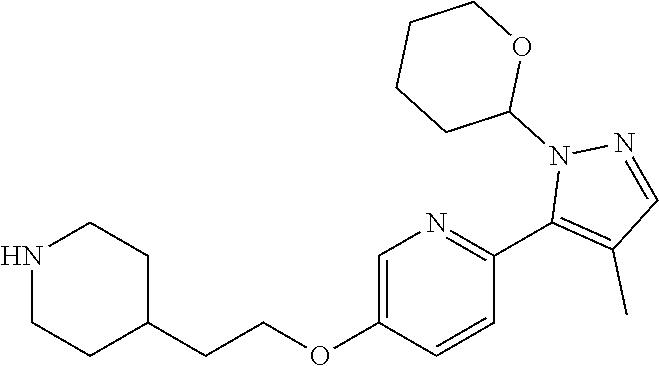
C1=C(OCCC2CCNCC2)C=CC(C2=C(C)C=NN2C2OCCCC2)=N1
